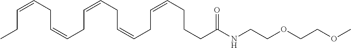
CCC=CCC=CCC=CCC=CCC=CCCCC(NCCOCCOC)=O
